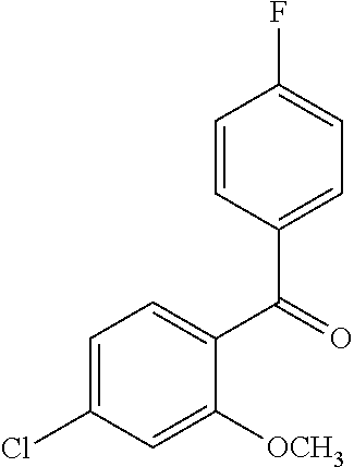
C1=C(Cl)C=C([OCH3])C(C(=O)C2=CC=C(F)C=C2)=C1
